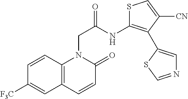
C12=C(C=CC(=O)N1CC(=O)NC1=C(C3=CN=CS3)C([CN])=CS1)C=C([F3C])C=C2
